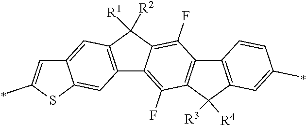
C12=C(C([R3])([R4])C3=C1C(F)=C1C(=C3F)C3=C(C1([R2])[R1])C=C1C(=C3)SC(C)=C1)C=C(C)C=C2
